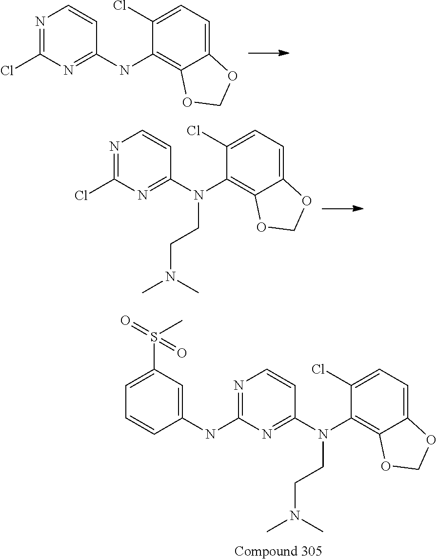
N1=C(Cl)N=C(NC2=C3C(=CC=C2Cl)OCO3)C=C1.N1=C(Cl)N=C(N(C2=C3C(=CC=C2Cl)OCO3)CCN(C)C)C=C1.N1=C(NC2=CC(S(C)(=O)=O)=CC=C2)N=C(N(C2=C3C(=CC=C2Cl)OCO3)CCN(C)C)C=C1
